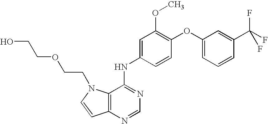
OCCOCCN1C2=C(N=CN=C2NC2=CC(OC)=C(OC3=CC=CC(C(F)(F)F)=C3)C=C2)C=C1
